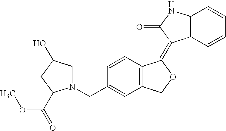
C1(CN2CC(O)CC2C(=O)OC)=CC2=C(C=C1)C(=C1C3=C(NC1=O)C=CC=C3)OC2
